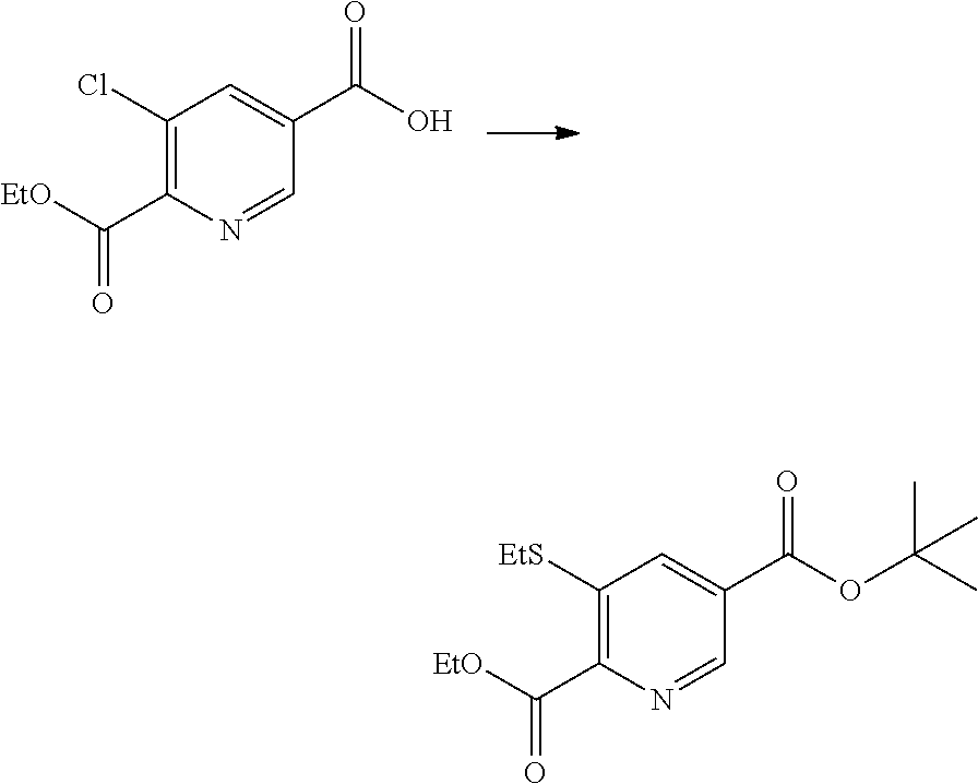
C1(Cl)=C(C([EtO])=O)N=CC(C(O)=O)=C1.C1([EtS])=C(C([EtO])=O)N=CC(C(OC(C)(C)C)=O)=C1
